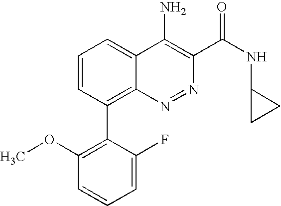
C1(OC)=C(C2=C3C(=CC=C2)C(N)=C(C(NC2CC2)=O)N=N3)C(F)=CC=C1
